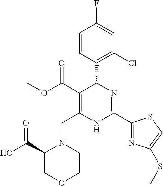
C1=CC(C2C(C(=O)OC)=C(CN3C(C(O)=O)COCC3)NC(C3=NC(SC)=CS3)=N2)=C(Cl)C=C1F
